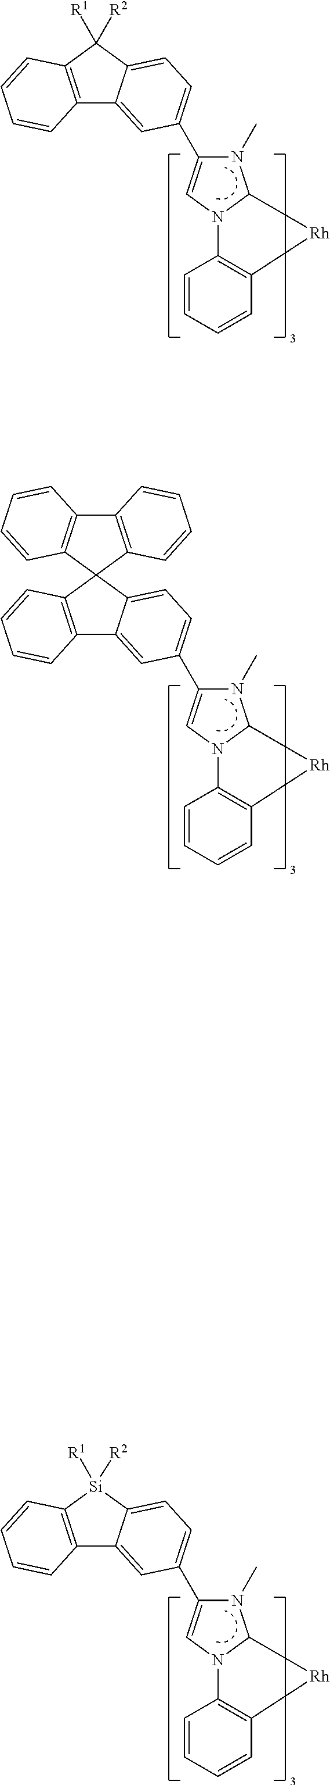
C12=C(C([R2])([R1])C3=CC=C(C4=CN5C(N4C)C[Rh]C4=C5C=CC=C4)C=C13)C=CC=C2.C12=C(C=CC=C1)C1(C3=CC=C(C4=CN5C(N4C)C[Rh]C4=C5C=CC=C4)C=C23)C2=C(C3=C1C=CC=C3)C=CC=C2.C12=C([Si]([R2])([R1])C3=CC=C(C4=CN5C(N4C)C[Rh]C4=C5C=CC=C4)C=C13)C=CC=C2
